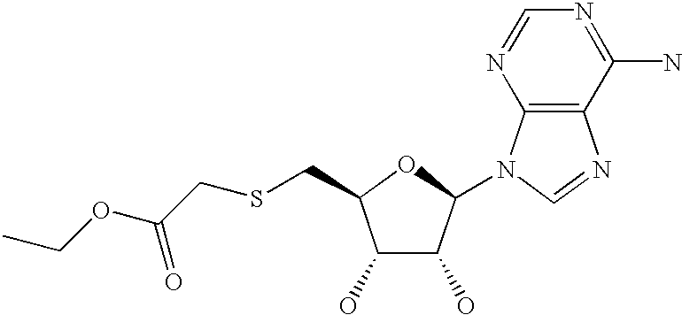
C1(O)C(O)C(N2C3=C(N=C2)C(N)=NC=N3)OC1CSCC(OCC)=O
